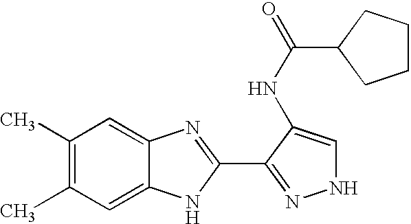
C1(C)=C(C)C=C2C(=C1)N=C(C1=NNC=C1NC(=O)C1CCCC1)N2
